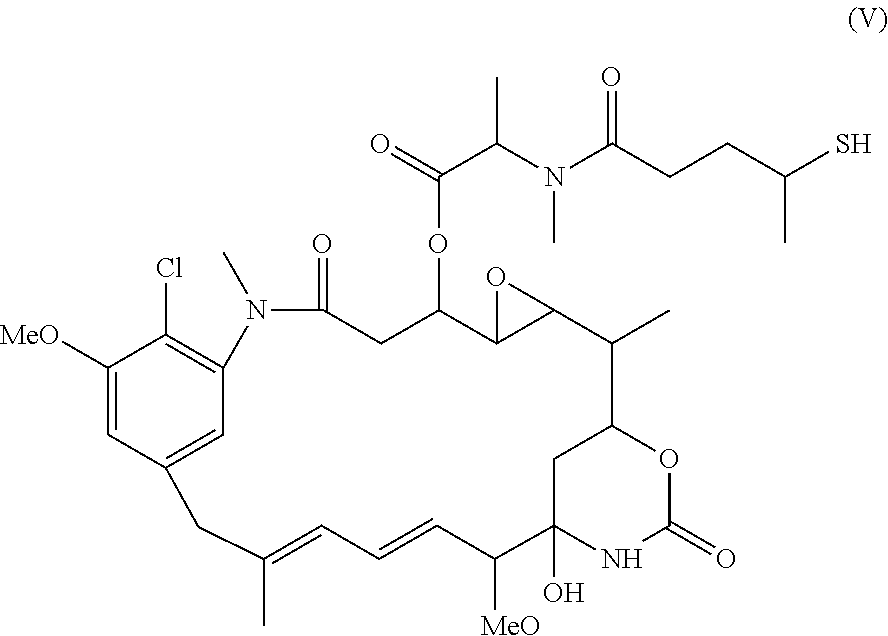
C1([MeO])=CC2=CC(=C1Cl)N(C)C(=O)CC(OC(C(N(C(CCC(S)C)=O)C)C)=O)C1C(C(C)C3OC(=O)NC(O)(C([MeO])C=CC=C(C)C2)C3)O1
